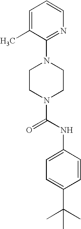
N1(C(NC2=CC=C(C(C)(C)C)C=C2)=O)CCN(C2=NC=CC=C2C)CC1
